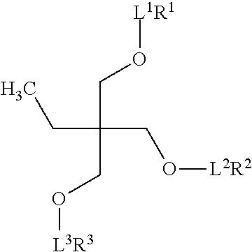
C(C(CO[L2R2])(CO[L3R3])CC)O[L1R1]
